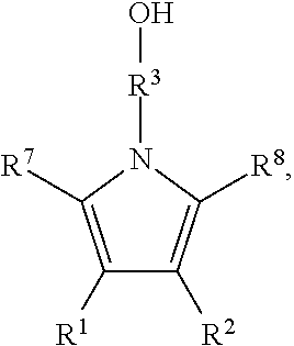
C1([R1])=C([R7])N([R3]O)C([R8])=C1[R2]
